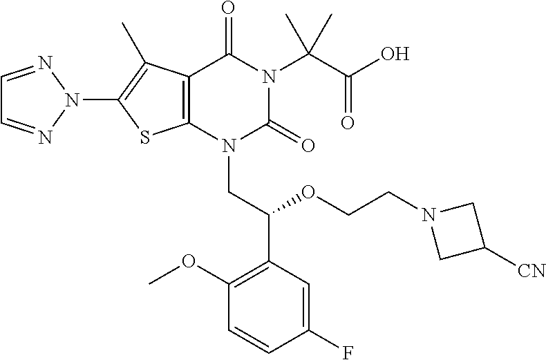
C12=C(N(CC(C3=C(OC)C=CC(F)=C3)OCCN3CC([CN])C3)C(=O)N(C(C(O)=O)(C)C)C1=O)SC(N1N=CC=N1)=C2C
